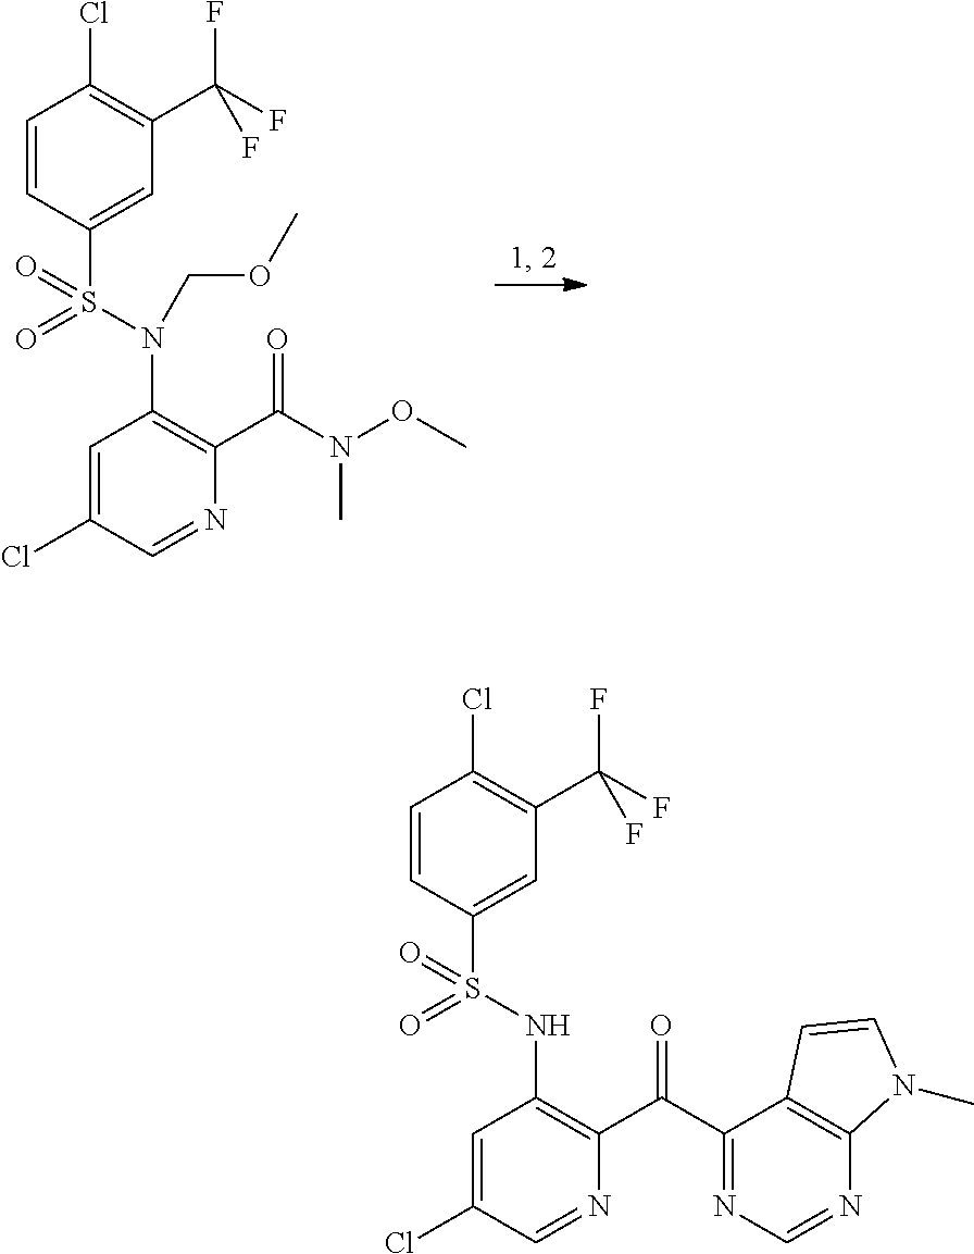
C1=C(Cl)C=NC(C(N(OC)C)=O)=C1N(S(C1=CC(C(F)(F)F)=C(Cl)C=C1)(=O)=O)COC.C1=C(Cl)C=NC(C(C2=NC=NC3=C2C=CN3C)=O)=C1NS(C1=CC(C(F)(F)F)=C(Cl)C=C1)(=O)=O
